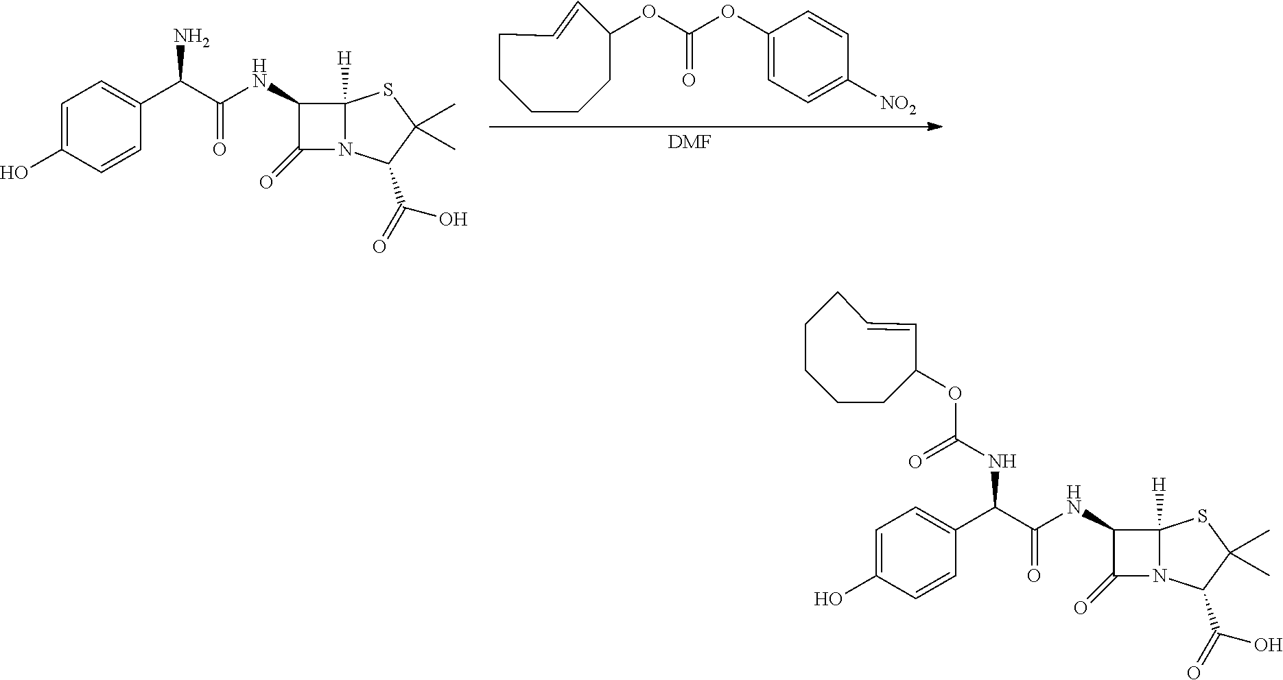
[DMF].C1(OC(OC2C=CCCCCC2)=O)=CC=C([NO2])C=C1.NC(C1=CC=C(O)C=C1)C(=O)NC1C(=O)N2C1([H])SC(C)(C)C2C(=O)O.C1(OC(NC(C2=CC=C(O)C=C2)C(=O)NC2C(=O)N3C2([H])SC(C)(C)C3C(=O)O)=O)C=CCCCCC1
